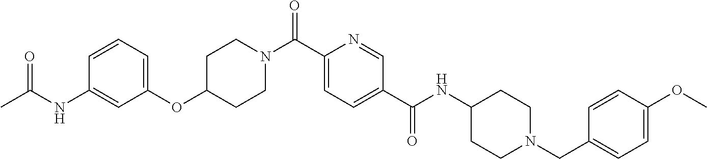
C(C1=CC=C(C(NC2CCN(CC3=CC=C(OC)C=C3)CC2)=O)C=N1)(=O)N1CCC(OC2=CC=CC(NC(C)=O)=C2)CC1
